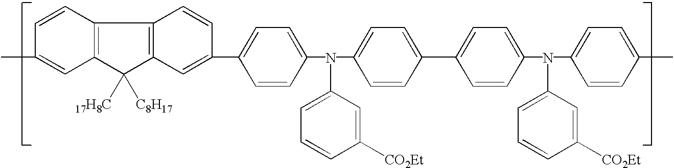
C12=C(C([17H8C])([C8H17])C3=C1C=CC(C1=CC=C(N(C4=CC=C(C5=CC=C(N(C6=CC=C(C)C=C6)C6=CC=CC([CO2Et])=C6)C=C5)C=C4)C4=CC=CC([CO2Et])=C4)C=C1)=C3)C=C(C)C=C2
